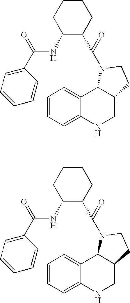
C1=CC=C2C(=C1)C1C(CN2)CCN1C(=O)C1C(NC(C2=CC=CC=C2)=O)CCCC1.C1=CC=C2C(=C1)C1C(CN2)CCN1C(=O)C1C(NC(C2=CC=CC=C2)=O)CCCC1
